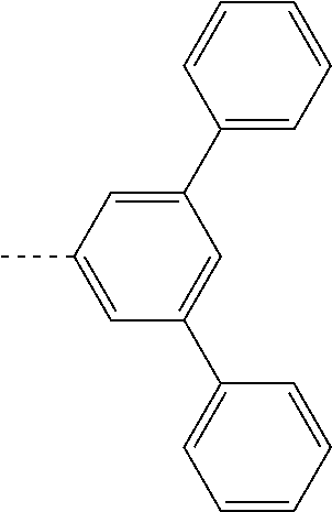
C1=C(C2=CC(C3=CC=CC=C3)=CC(C)=C2)C=CC=C1
